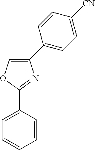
O1C(C2=CC=CC=C2)=NC(C2=CC=C([CN])C=C2)=C1
